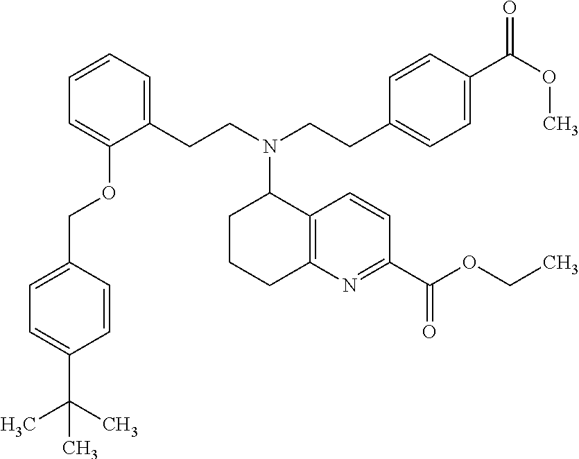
C1=C(C(C)(C)C)C=CC(COC2=CC=CC=C2CCN(C2CCCC3=C2C=CC(C(OCC)=O)=N3)CCC2=CC=C(C(OC)=O)C=C2)=C1
